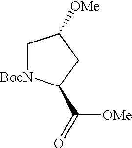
C1[BocN]C(C(=O)[OMe])CC1[OMe]
